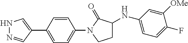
N1N=CC(C2=CC=C(N3CCC(NC4=CC=C(F)C([OMe])=C4)C3=O)C=C2)=C1
